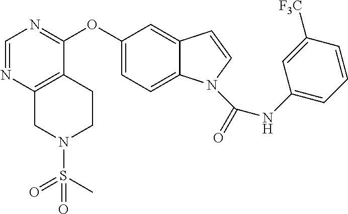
C1(OC2=NC=NC3=C2CCN(S(=O)(C)=O)C3)=CC=C2C(=C1)C=CN2C(NC1=CC=CC([F3C])=C1)=O
